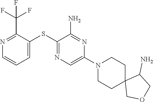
N1=C(SC2=CC=CN=C2C(F)(F)F)C(N)=NC(N2CCC3(CC2)COCC3N)=C1
